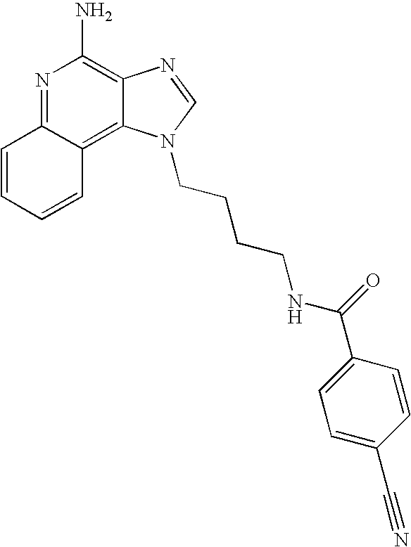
C1=CC=CC2=C3C(=C(N)N=C12)N=CN3CCCCNC(=O)C1=CC=C(C#N)C=C1
